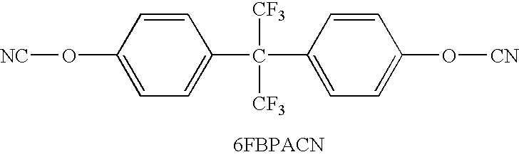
C1=CC(O[NC])=CC=C1C([CF3])([CF3])C1=CC=C(O[CN])C=C1
